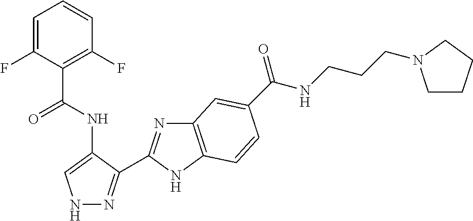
C1=C(F)C(C(NC2=CNN=C2C2=NC3=C(N2)C=CC(C(NCCCN2CCCC2)=O)=C3)=O)=C(F)C=C1
